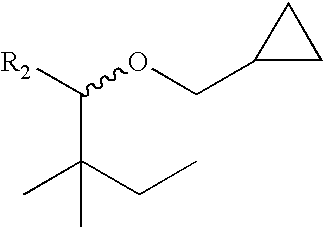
C(C(CC)(C)C)([R2])OCC1CC1
